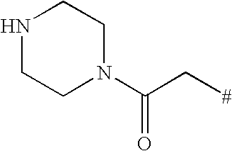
N1CCN(C(C[#])=O)CC1
